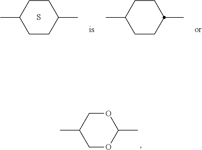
C1CC(C)CCC1C.S.C1CC(C)CCC1C.C1OC(C)OCC1C
